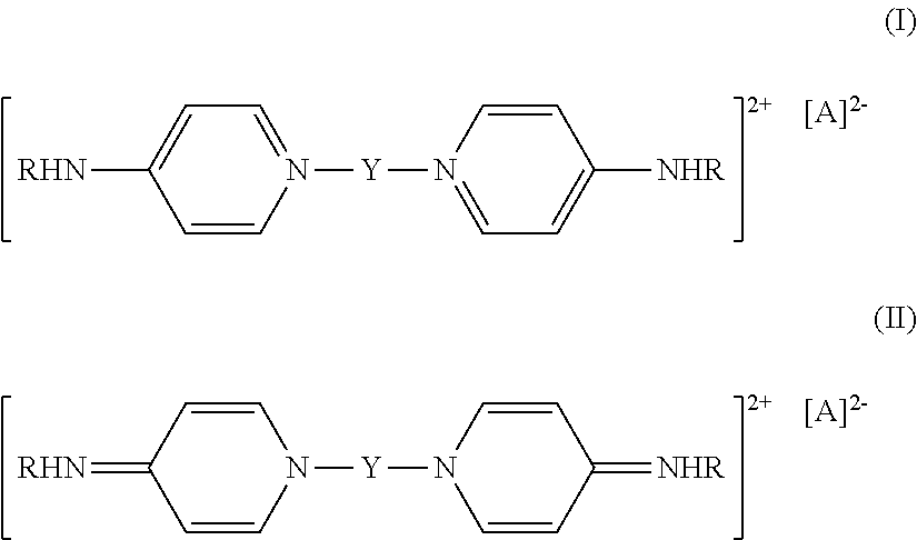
[RHN]C1=CC=N([Y]N2=CC=C([NHR])C=C2)C=C1.[RHN]=C1C=CN([Y]N2C=CC(=[NHR])C=C2)C=C1
